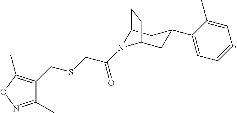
C1(C)=NOC(C)=C1CSCC(=O)N1C2CC(C3=CC=CC=C3C)CC1CC2
